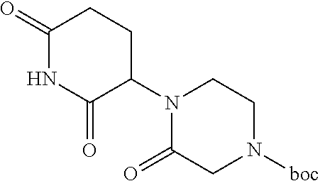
C1(=O)NC(=O)C(N2C(=O)CN([boc])CC2)CC1
